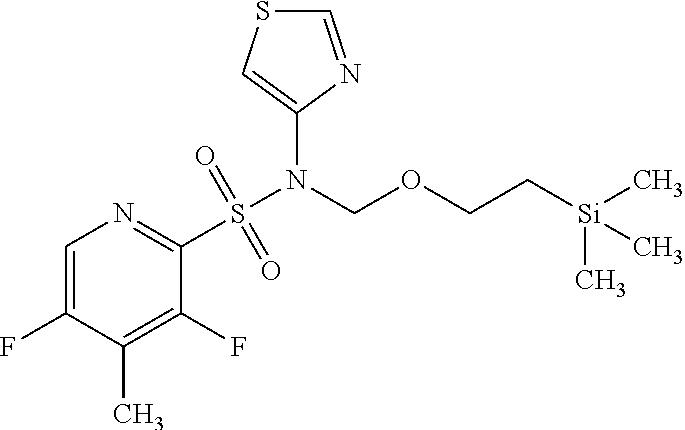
C1=C(F)C(C)=C(F)C(S(N(COCC[Si](C)(C)C)C2=CSC=N2)(=O)=O)=N1
